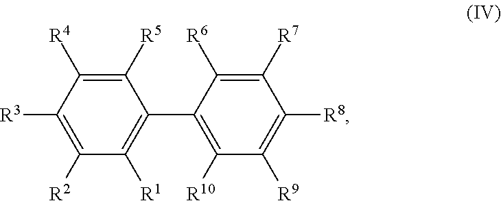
C1([R5])=C([R4])C([R3])=C([R2])C([R1])=C1C1=C([R10])C([R9])=C([R8])C([R7])=C1[R6]
